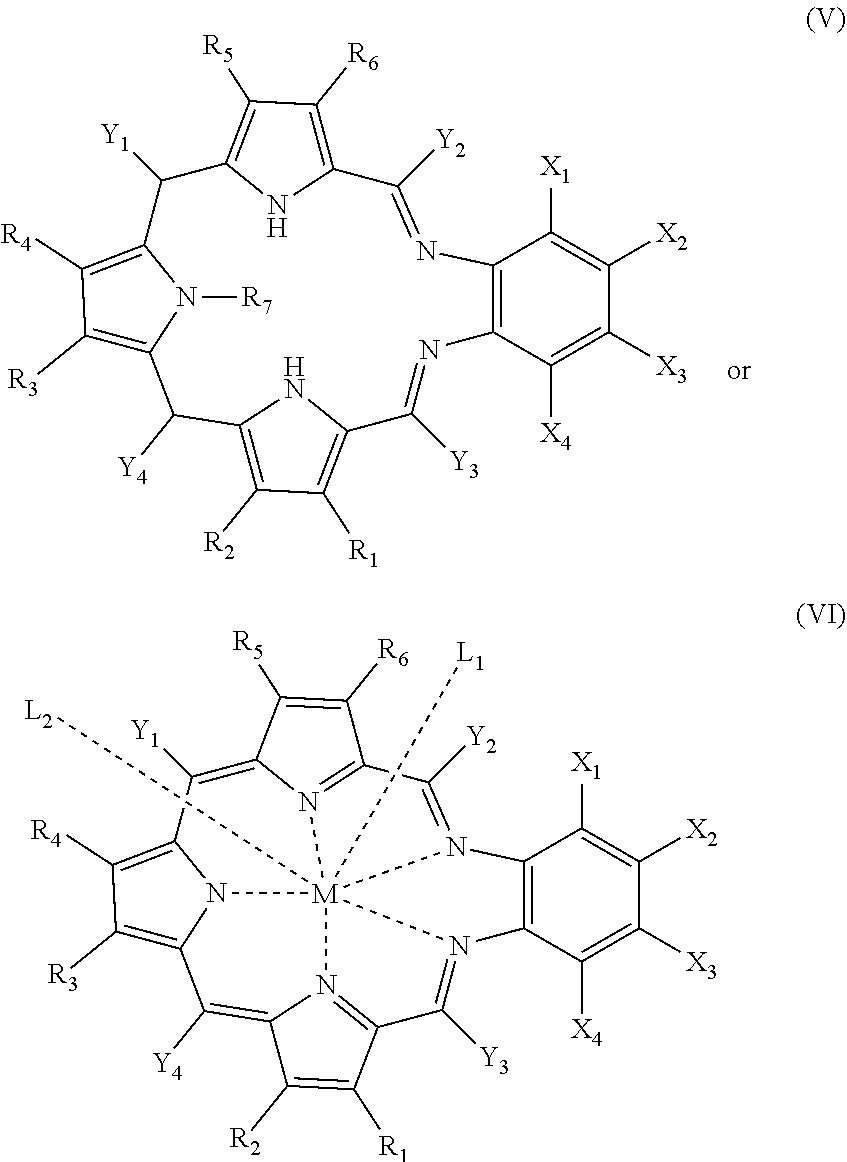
N1=C([Y2])C2=C([R6])C([R5])=C(N2)C([Y1])C2=C([R4])C([R3])=C(N2[R7])C([Y4])C2=C([R2])C([R1])=C(N2)C([Y3])=NC2=C1C([X1])=C([X2])C([X3])=C2[X4].N12=C([Y2])C3=N4C(=C([Y1])C5=C([R4])C([R3])=C6N5[M]145([L2])([L1])N1=C(C([R1])=C([R2])C1=C6[Y4])C([Y3])=N5C1=C2C([X1])=C([X2])C([X3])=C1[X4])C([R5])=C3[R6]
